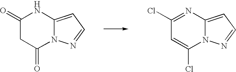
O=C1CC(=O)N2C(=CC=N2)N1.ClC1=NC2=CC=NN2C(Cl)=C1
